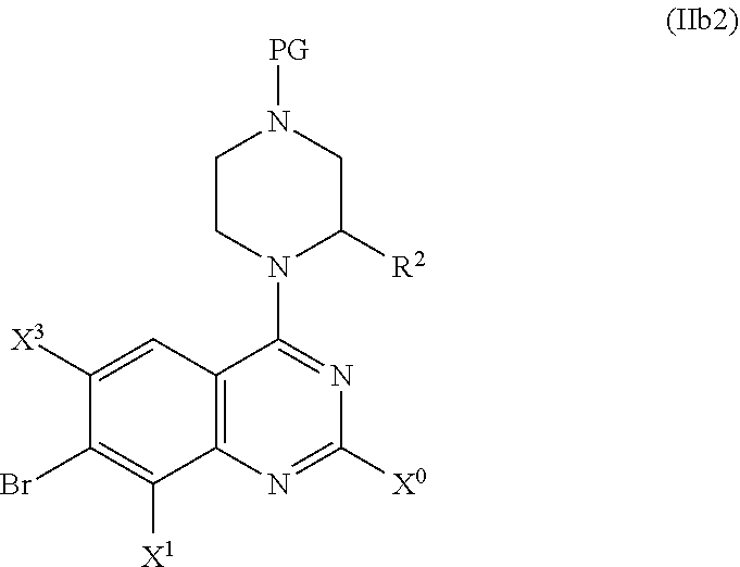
C1([X3])=CC2=C(C([X1])=C1Br)N=C([X0])N=C2N1CCN([PG])CC1[R2]
